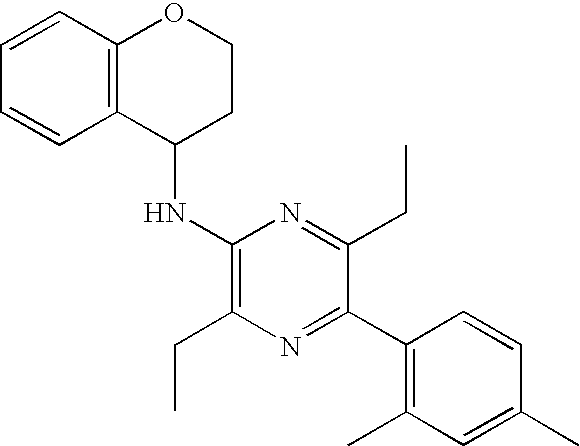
C1=CC2=C(C=C1)C(NC1=C(CC)N=C(C3=C(C)C=C(C)C=C3)C(CC)=N1)CCO2
